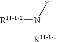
N([R11-1-1])(*)[R11-1-2]
